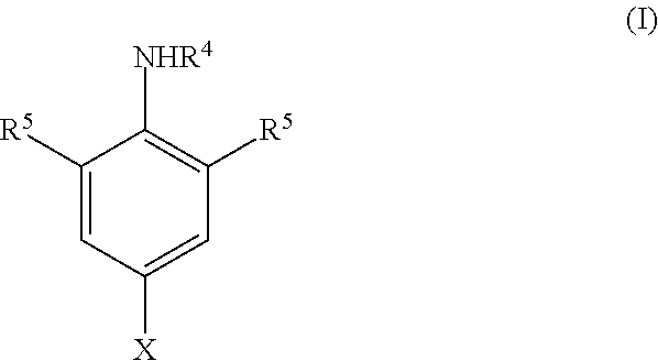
C1([R5])=CC([X])=CC([R5])=C1[NHR4]
